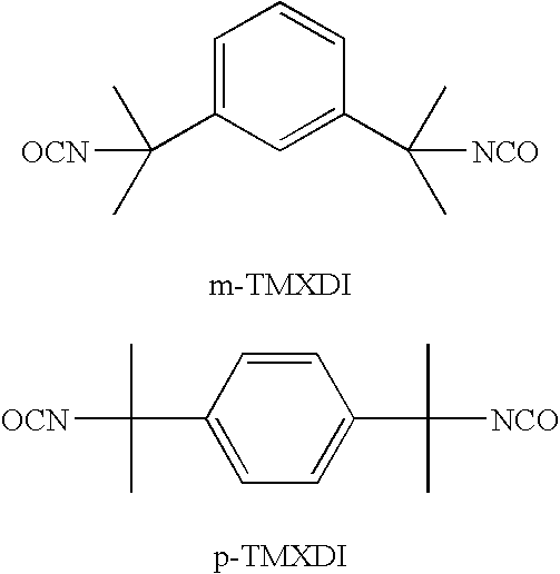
C1=C(C([OCN])(C)C)C=C(C(C)(C)[NCO])C=C1.C1=CC(C([OCN])(C)C)=CC=C1C([NCO])(C)C
